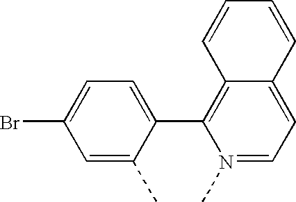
C12=C(C3=CC=C(Br)C=C3C)N(C)=CC=C1C=CC=C2
